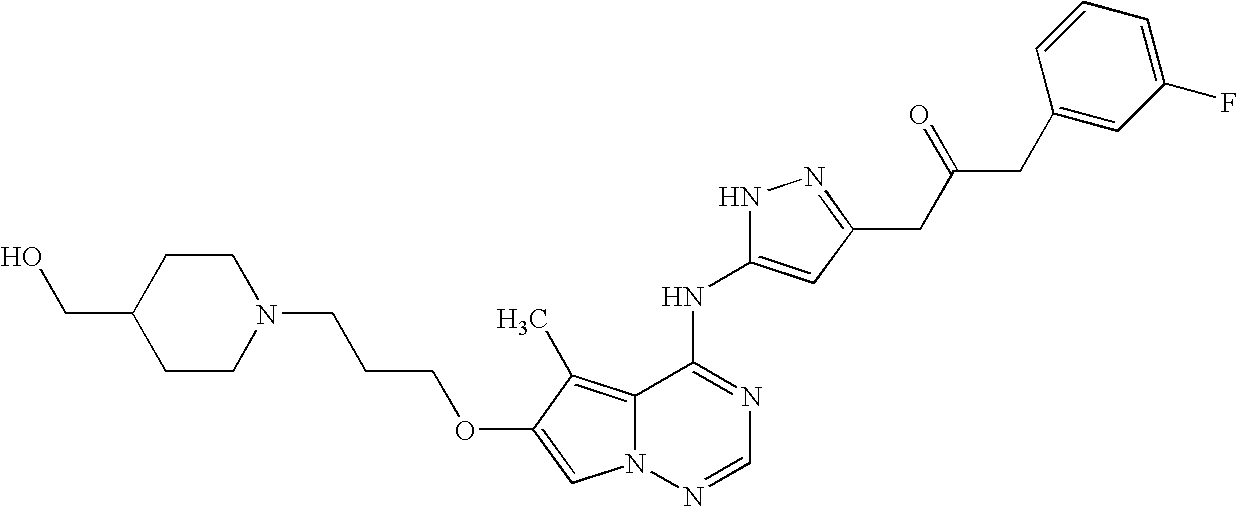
C12=C(C)C(OCCCN3CCC(CO)CC3)=CN1N=CN=C2NC1=CC(CC(CC2=CC(F)=CC=C2)=O)=NN1
